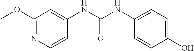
OC1=CC=C(NC(NC2=CC(OC)=NC=C2)=O)C=C1
